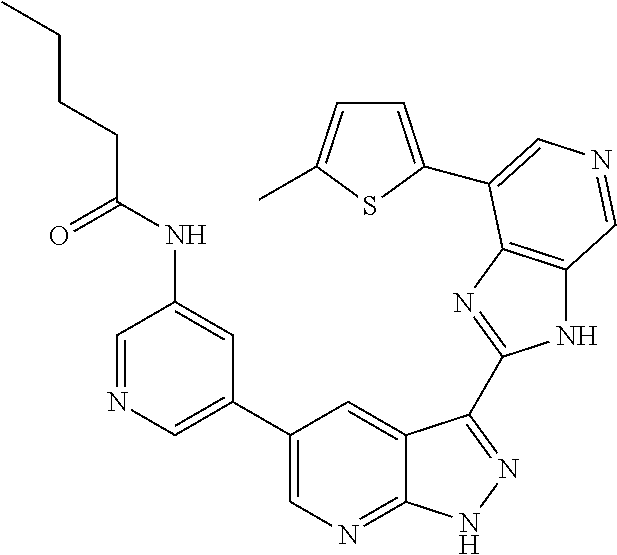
C1(C2=CN=CC(NC(CCCC)=O)=C2)=CN=C2C(=C1)C(C1=NC3=C(N1)C=NC=C3C1=CC=C(C)S1)=NN2
